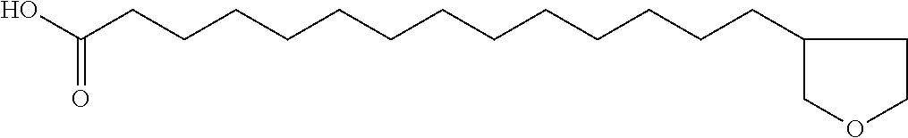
OC(CCCCCCCCCCCCCC1COCC1)=O
